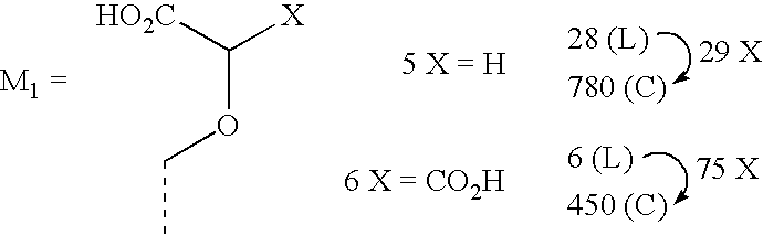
C(OCC)([HO2C])[X].[780 (C)].[450 (C)]
